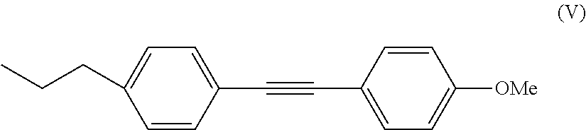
C1(C#CC2=CC=C([OMe])C=C2)=CC=C(CCC)C=C1
